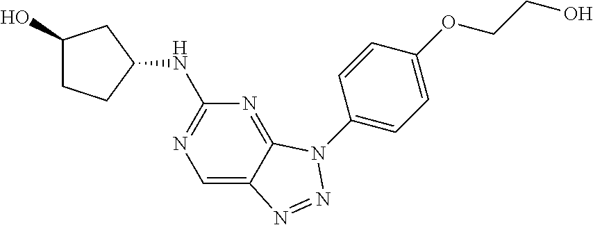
C1=C2C(=NC(NC3CC(O)CC3)=N1)N(C1=CC=C(OCCO)C=C1)N=N2
